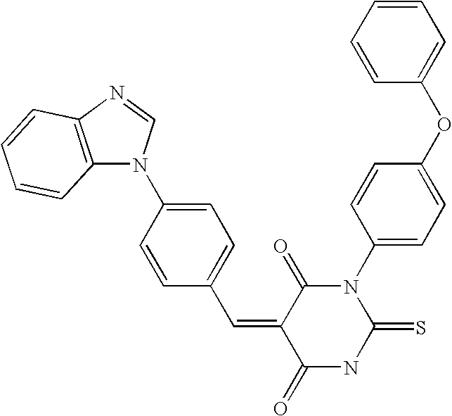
C12=C(N=CN1C1=CC=C(C=C3C(=O)NC(=S)N(C4=CC=C(OC5=CC=CC=C5)C=C4)C3=O)C=C1)C=CC=C2
